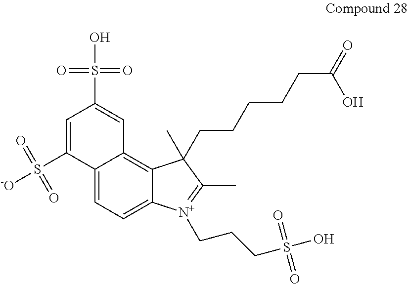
C12=CC=C3C(=C1C=C(S(O)(=O)=O)C=C2S([-O])(=O)=O)C(C)(CCCCCC(=O)O)C(C)=[N+]3CCCS(O)(=O)=O
